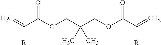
C=C(C(OCC(COC(C(=C)[R])=O)(C)C)=O)[R]
